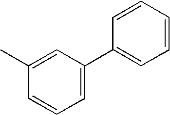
C1=CC(C2=CC=CC(C)=C2)=CC=C1
